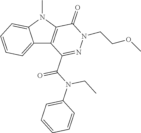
C12=CC=CC=C1N(C)C1=C2C(C(N(C2=CC=CC=C2)CC)=O)=NN(CCOC)C1=O
